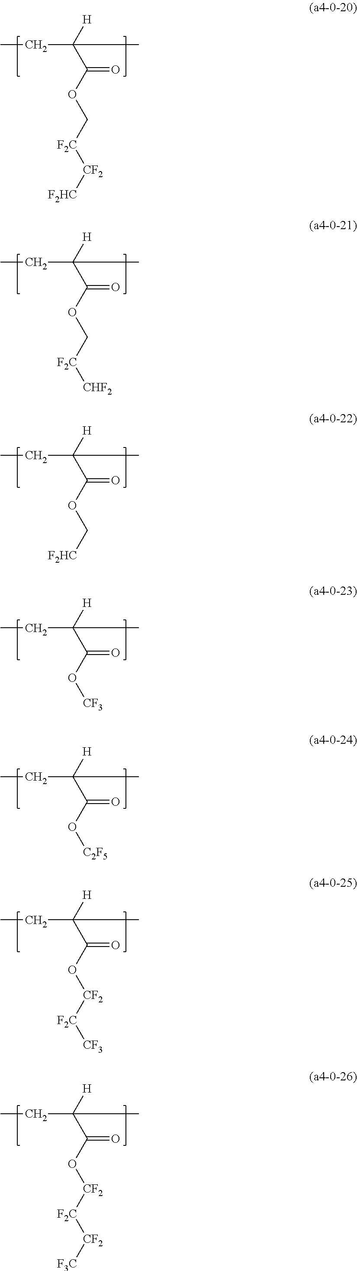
C(C([H])(C(OC[F2C][CF2][F2HC])=O)C)C.C(C([H])(C(OC[F2C][CHF2])=O)C)C.C(C([H])(C(OC[F2HC])=O)C)C.C(C([H])(C(O[CF3])=O)C)C.C(C([H])(C(O[C2F5])=O)C)C.C(C([H])(C(O[CF2][F2C][CF3])=O)C)C.C(C([H])(C(O[CF2][F2C][CF2][F3C])=O)C)C
